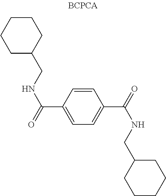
C1C(CNC(=O)C2=CC=C(C(=O)NCC3CCCCC3)C=C2)CCCC1
